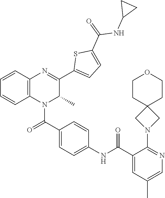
C1=CC(NC(C2=CC(C)=CN=C2N2CC3(C2)CCOCC3)=O)=CC=C1C(=O)N1C(C)C(C2=CC=C(C(=O)NC3CC3)S2)=NC2=C1C=CC=C2
